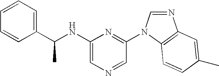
C1(NC(C2=CC=CC=C2)C)=CN=CC(N2C=NC3=C2C=CC(C)=C3)=N1
